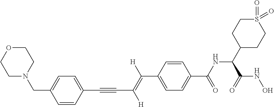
C(C1=CC=C(C(NC(C2CCS(=O)(=O)CC2)C(NO)=O)=O)C=C1)(=C(C#CC1=CC=C(CN2CCOCC2)C=C1)[H])[H]
